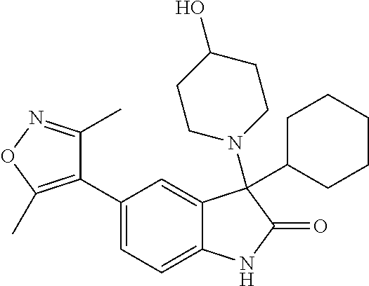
C1(C2=CC=C3C(=C2)C(N2CCC(O)CC2)(C2CCCCC2)C(=O)N3)=C(C)ON=C1C
